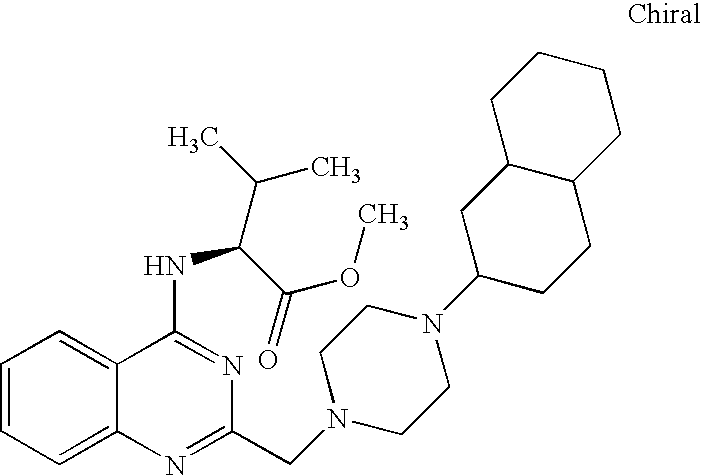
C1=CC=C2C(=C1)C(NC(C(OC)=O)C(C)C)=NC(CN1CCN(C3CCC4C(C3)CCCC4)CC1)=N2
